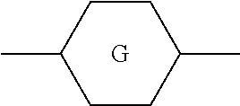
C1CC(C)CCC1C.[G]
